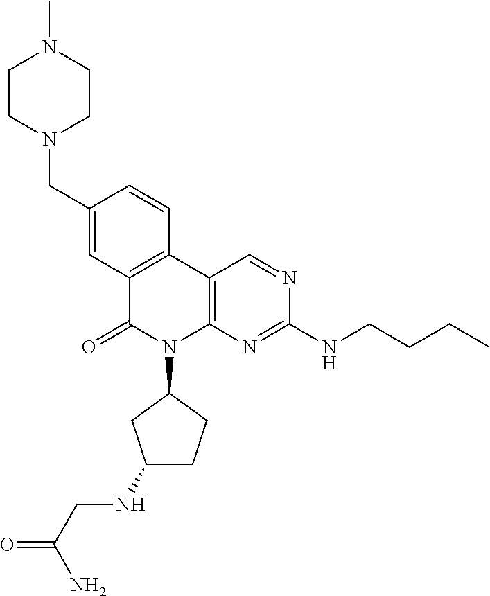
C12=C(C3=C(N(C4CC(NCC(=O)N)CC4)C1=O)N=C(NCCCC)N=C3)C=CC(CN1CCN(C)CC1)=C2
